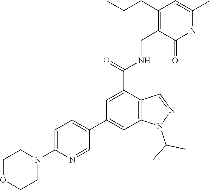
N1(C2=CC=C(C3=CC4=C(C(C(=O)NCC5=C(CCC)C=C(C)NC5=O)=C3)C=NN4C(C)C)C=N2)CCOCC1
